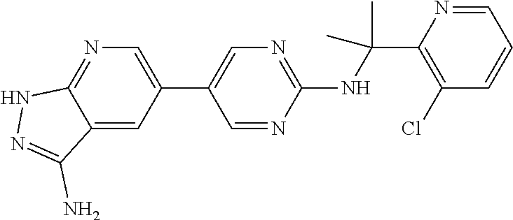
C1(C2=CN=C(NC(C)(C)C3=C(Cl)C=CC=N3)N=C2)=CN=C2C(=C1)C(N)=NN2
